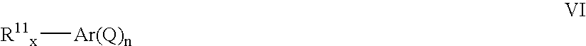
[R11x][Ar(Q)n]
